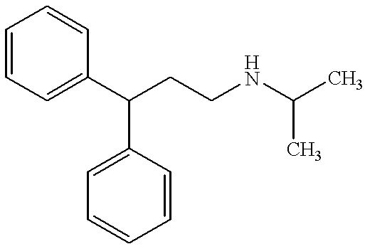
C1=CC=CC(C(CCNC(C)C)C2=CC=CC=C2)=C1
